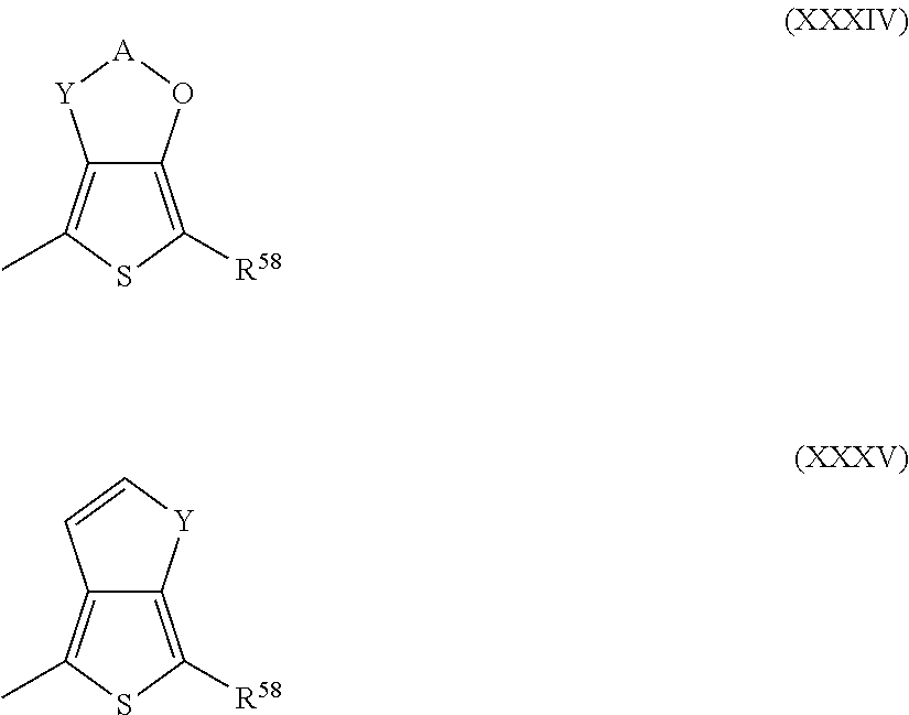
C12=C(C)SC([R58])=C1O[A][Y]2.C12=C(C)SC([R58])=C1[Y]C=C2
